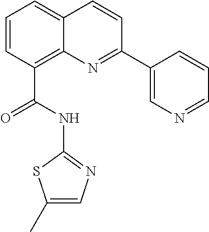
C1=CC(C(=O)NC2=NC=C(C)S2)=C2C(=C1)C=CC(C1=CN=CC=C1)=N2
